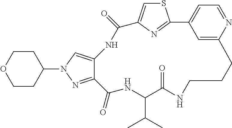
S1C=C2N=C1C1=CC=NC(=C1)CCCNC(=O)C(C(C)C)NC(=O)C1=NN(C3CCOCC3)C=C1NC2=O
